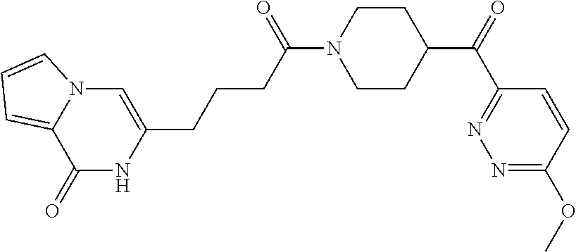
C1(=O)NC(CCCC(N2CCC(C(C3=NN=C(OC)C=C3)=O)CC2)=O)=CN2C1=CC=C2
